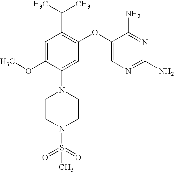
C1=C(OC)C(N2CCN(S(=O)(=O)C)CC2)=CC(OC2=CN=C(N)N=C2N)=C1C(C)C
